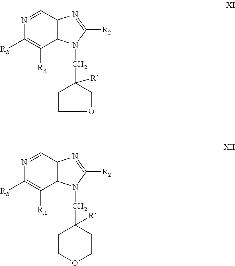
N1=CC2=C(C([RA])=C1[RB])N(CC1([R])COCC1)C([R2])=N2.N1=CC2=C(C([RA])=C1[RB])N(CC1([R])CCOCC1)C([R2])=N2
